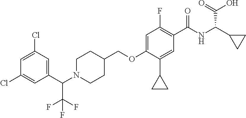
C1(C(N2CCC(COC3=CC(F)=C(C(NC(C4CC4)C(=O)O)=O)C=C3C3CC3)CC2)C(F)(F)F)=CC(Cl)=CC(Cl)=C1
